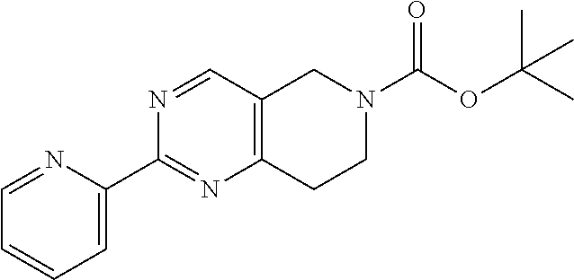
C1=C(C2=NC3=C(C=N2)CN(C(OC(C)(C)C)=O)CC3)N=CC=C1
